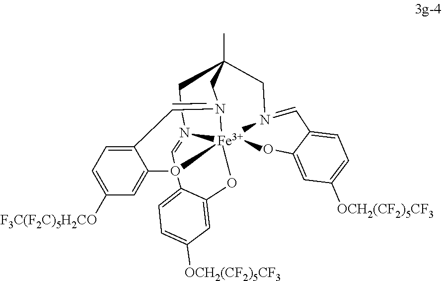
C1CC2(C)CN3=CC4=CC=C([F3C(F2C)5H2CO])C=C4O45C6=CC=C([OCH2(CF2)5CF3])C=C6O[Fe]34(C)(OC3=CC([OCH2(CF2)5CF3])=CC=C3C=NC2)N1=C5
